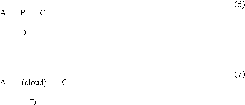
[A]B(C)[D].[A][(cloud)](C)[D]
